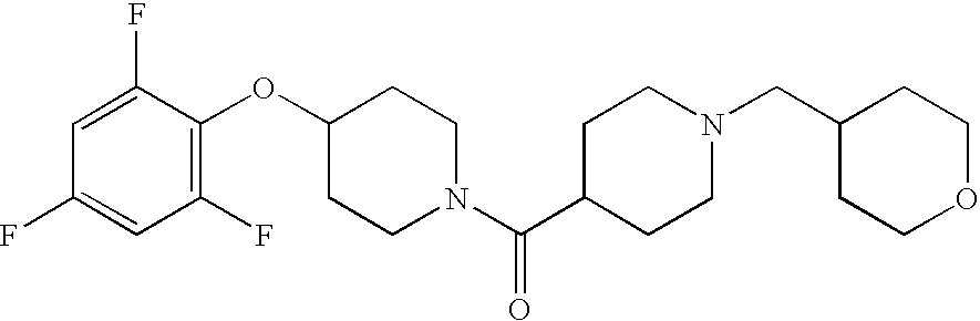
C1(OC2=C(F)C=C(F)C=C2F)CCN(C(C2CCN(CC3CCOCC3)CC2)=O)CC1
